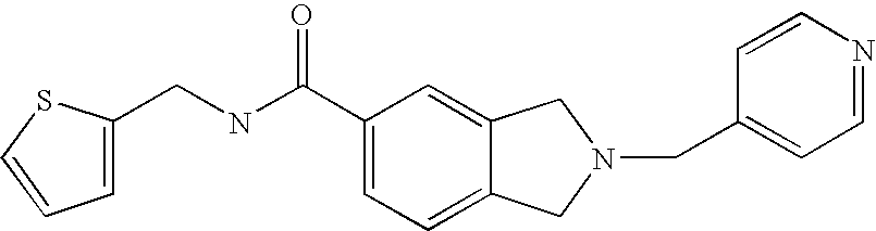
C(NC(C1=CC=C2C(=C1)CN(CC1=CC=NC=C1)C2)=O)C1=CC=CS1
